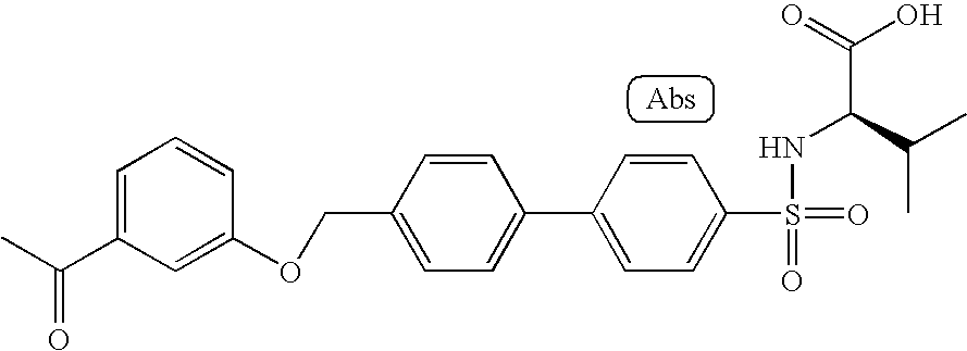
C1=C(C(C)=O)C=C(OCC2=CC=C(C3=CC=C(S(=O)(=O)NC(C(C)C)C(O)=O)C=C3)C=C2)C=C1
